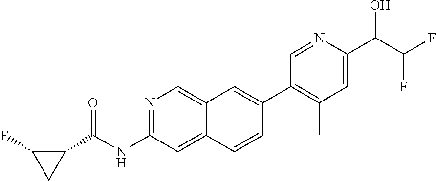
N1=C(NC(C2C(F)C2)=O)C=C2C(=C1)C=C(C1=C(C)C=C(C(C(F)F)O)N=C1)C=C2
